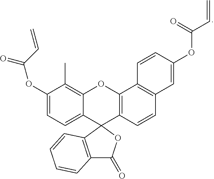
C12=C(C=CC3=C1C=CC(OC(C=C)=O)=C3)C1(C3=CC=C(OC(=O)C=C)C(C)=C3O2)OC(=O)C2=C1C=CC=C2
